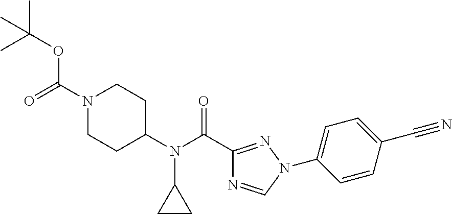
C1=C(C#N)C=CC(N2C=NC(C(N(C3CCN(C(=O)OC(C)(C)C)CC3)C3CC3)=O)=N2)=C1
